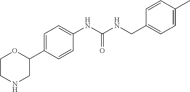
C(NC(NC1=CC=C(C2CNCCO2)C=C1)=O)C1=CC=C(C)C=C1
